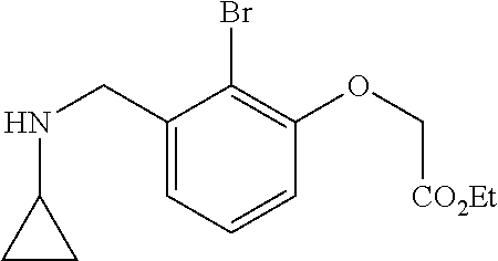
C1(CNC2CC2)=CC=CC(OC[CO2Et])=C1Br
